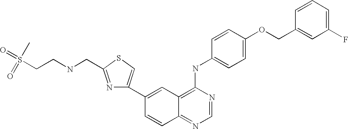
C1=NC(NC2=CC=C(OCC3=CC(F)=CC=C3)C=C2)=C2C(=N1)C=CC(C1=CSC(CNCCS(=O)(C)=O)=N1)=C2
